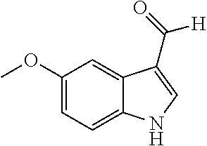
C1(OC)=CC=C2C(=C1)C(C(=O)[H])=CN2
